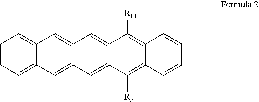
C1=CC=C2C(=C1)C=C1C(=C2)C=C2C(=C1)C([R14])=C1C(=C2[R5])C=CC=C1
